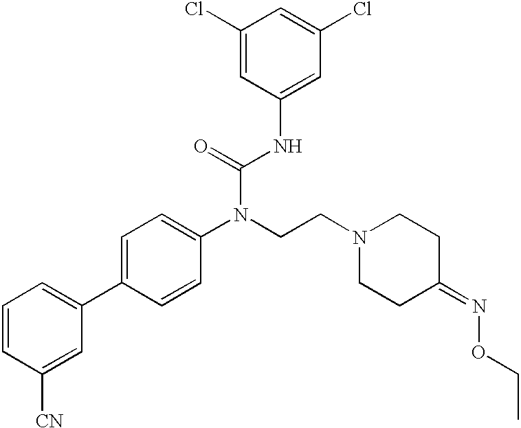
C1=CC([CN])=CC(C2=CC=C(N(CCN3CCC(=NOCC)CC3)C(=O)NC3=CC(Cl)=CC(Cl)=C3)C=C2)=C1
